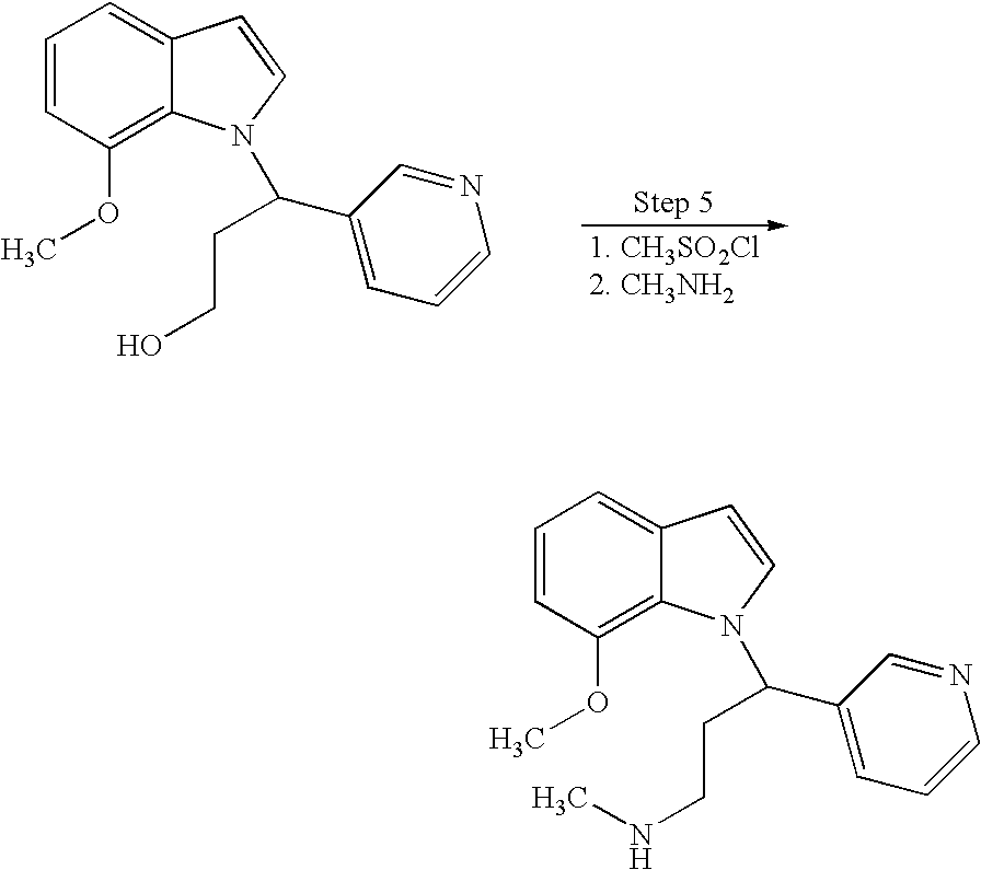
C1=CC(OC)=C2C(=C1)C=CN2C(C1=CC=CN=C1)CCO.C1=CC(OC)=C2C(=C1)C=CN2C(C1=CC=CN=C1)CCNC
